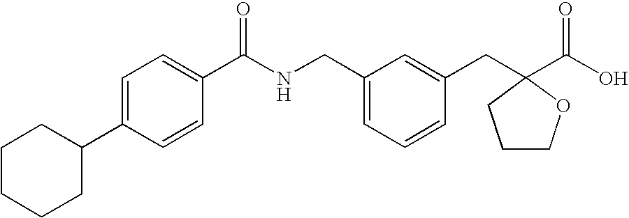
C1=C(C2CCCCC2)C=CC(C(NCC2=CC=CC(CC3(C(O)=O)OCCC3)=C2)=O)=C1
